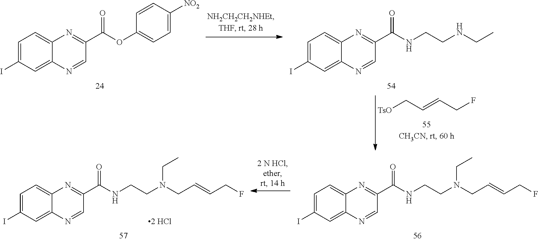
C1=C(I)C=C2C(=C1)N=C(C(OC1=CC=C([NO2])C=C1)=O)C=N2.C1=C(I)C=C2C(=C1)N=C(C(NCCNCC)=O)C=N2.[TsO]CC=CCF.C1=C(I)C=C2C(=C1)N=C(C(NCCN(CC=CCF)CC)=O)C=N2.C1=C(I)C=C2C(=C1)N=C(C(NCCN(CC=CCF)CC)=O)C=N2.[2 HCl]
